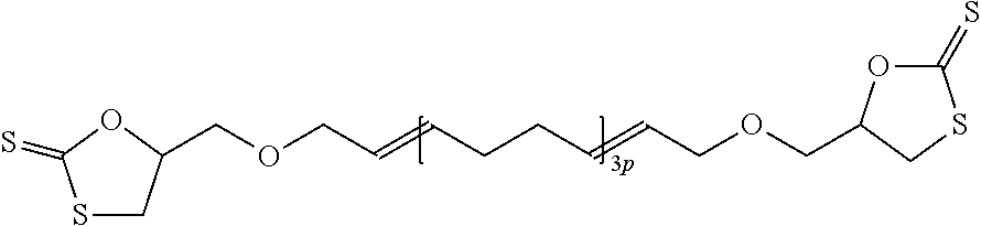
S1CC(COCC=CCCC=CCOCC2OC(=S)SC2)OC1=S
